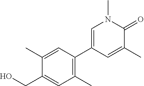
C1(CO)=CC(C)=C(C2=CN(C)C(=O)C(C)=C2)C=C1C
